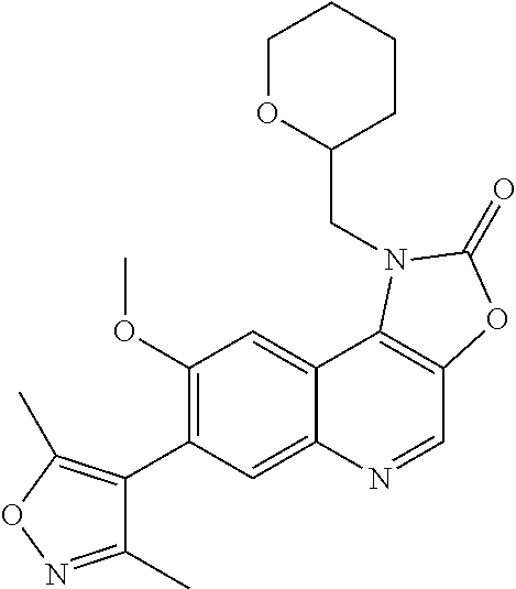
C1(C2=C(OC)C=C3C(=C2)N=CC2=C3N(CC3OCCCC3)C(=O)O2)=C(C)ON=C1C
